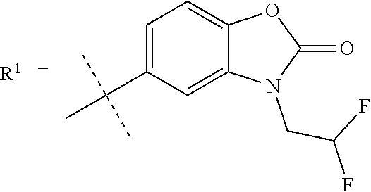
C1=C(C(C)(C)C)C=C2C(=C1)OC(=O)N2CC(F)F.[R1]
